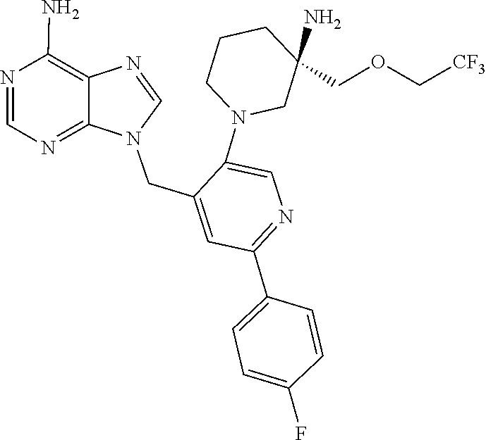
C1(COC[CF3])(N)CCCN(C2=CN=C(C3=CC=C(F)C=C3)C=C2CN2C=NC3=C(N)N=CN=C23)C1
